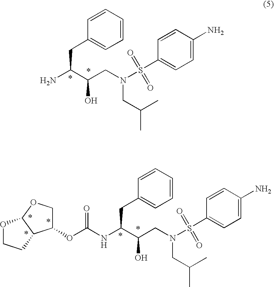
C1=CC=CC=C1CC(C(CN(CC(C)C)S(C1=CC=C(N)C=C1)(=O)=O)O)N.O1CCC2C1OCC2OC(=O)NC(CC1=CC=CC=C1)C(CN(CC(C)C)S(C1=CC=C(N)C=C1)(=O)=O)O
